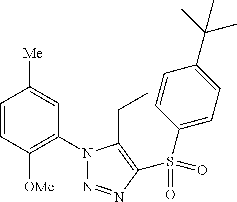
C1=CC([OMe])=C(N2N=NC(S(=O)(C3=CC=C(C(C)(C)C)C=C3)=O)=C2CC)C=C1[Me]
